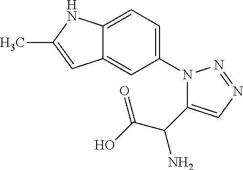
C1(N2C(C(C(O)=O)N)=CN=N2)=CC=C2C(=C1)C=C(C)N2
